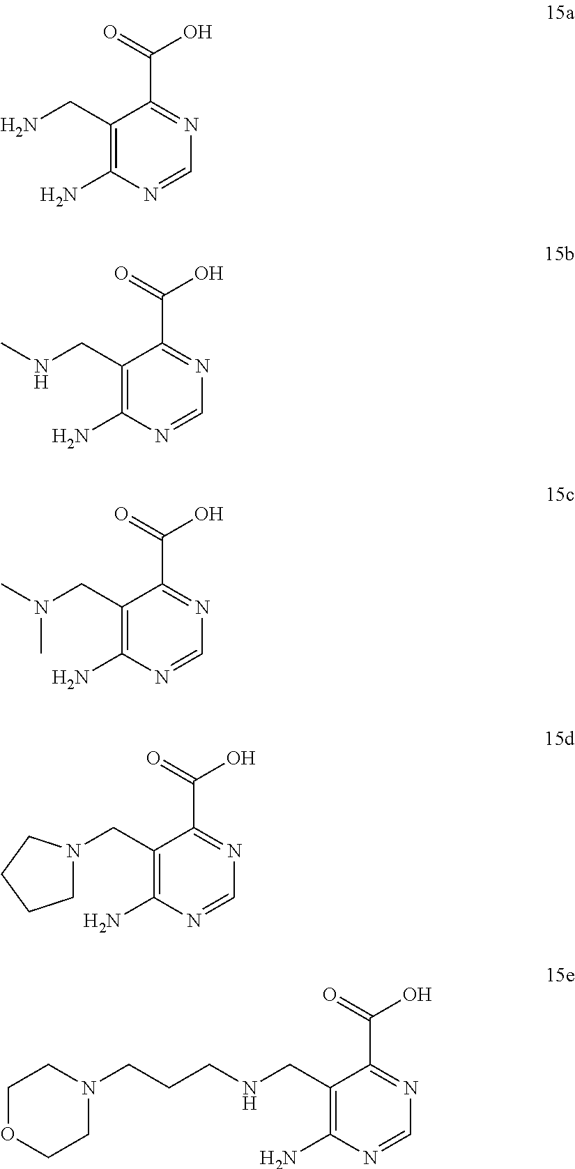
C1(CN)=C(N)N=CN=C1C(=O)O.C1(CNC)=C(N)N=CN=C1C(=O)O.C1(CN(C)C)=C(N)N=CN=C1C(=O)O.C1(CN2CCCC2)=C(N)N=CN=C1C(=O)O.C1(CNCCCN2CCOCC2)=C(N)N=CN=C1C(=O)O
